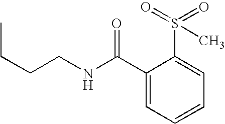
C1=C(C(=O)NCCCC)C(S(=O)(=O)C)=CC=C1
